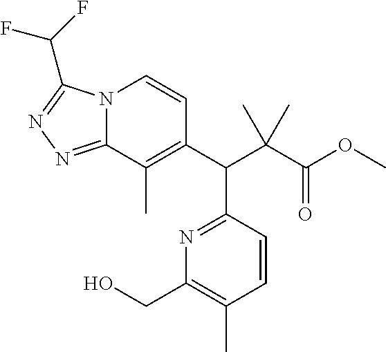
C1(C(C(C(OC)=O)(C)C)C2=NC(CO)=C(C)C=C2)=C(C)C2=NN=C(C(F)F)N2C=C1
